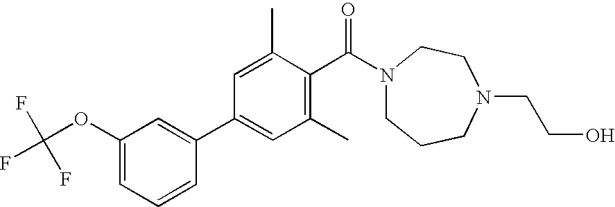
C1(OC(F)(F)F)=CC=CC(C2=CC(C)=C(C(N3CCCN(CCO)CC3)=O)C(C)=C2)=C1
